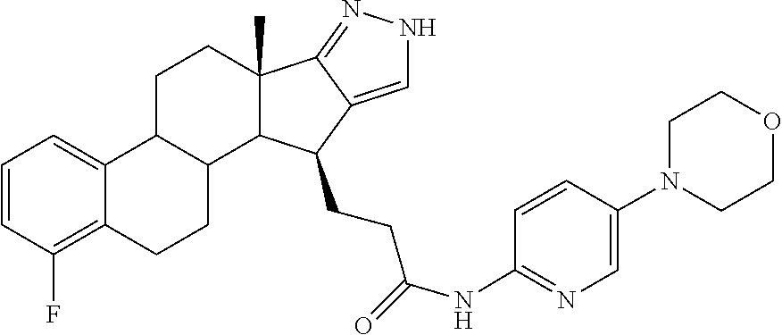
C12(C)C3=NNC=C3C(CCC(=O)NC3=NC=C(N4CCOCC4)C=C3)C1C1C(C3=CC=CC(F)=C3CC1)CC2
